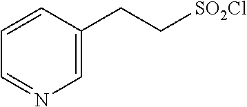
C1=CC=NC=C1CC[SO2Cl]
